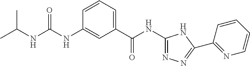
C1(C(NC2=NN=C(C3=NC=CC=C3)N2)=O)=CC=CC(NC(NC(C)C)=O)=C1
